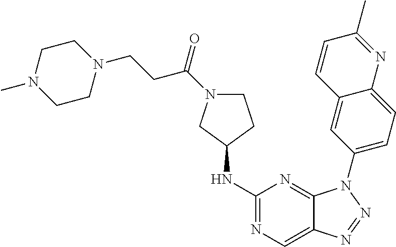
C1(NC2CCN(C(=O)CCN3CCN(C)CC3)C2)=NC=C2C(=N1)N(C1=CC=C3C(=C1)C=CC(C)=N3)N=N2
